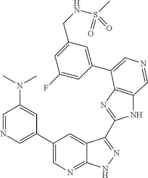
C1(C2=CN=CC(N(C)C)=C2)=CN=C2C(=C1)C(C1=NC3=C(N1)C=NC=C3C1=CC(CNS(C)(=O)=O)=CC(F)=C1)=NN2
